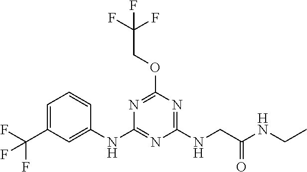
C1=CC(NC2=NC(NCC(NCC)=O)=NC(OCC(F)(F)F)=N2)=CC(C(F)(F)F)=C1
